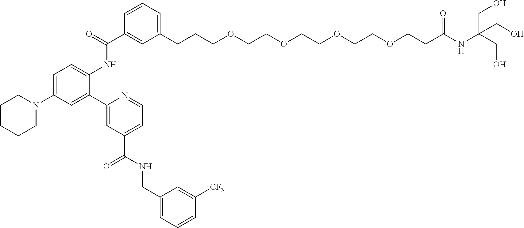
C1(CCCOCCOCCOCCOCCC(NC(CO)(CO)CO)=O)=CC=CC(C(=O)NC2=CC=C(N3CCCCC3)C=C2C2=CC(C(=O)NCC3=CC=CC([CF3])=C3)=CC=N2)=C1
